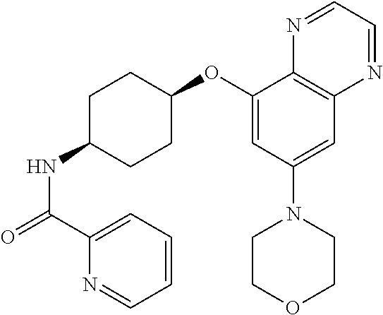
C1(OC2CCC(NC(=O)C3=CC=CC=N3)CC2)=CC(N2CCOCC2)=CC2=C1N=CC=N2
